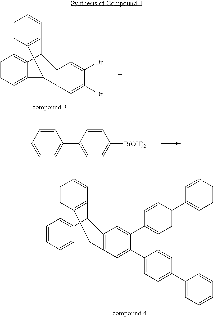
C1(Br)=CC2=C(C=C1Br)C1C3=C(C=CC=C3)C2C2=CC=CC=C12.C1=CC=CC=C1C1=CC=C([B(OH)2])C=C1.C1(C2=CC=C(C3=CC=CC=C3)C=C2)=CC2=C(C=C1C1=CC=C(C3=CC=CC=C3)C=C1)C1C3=C(C=CC=C3)C2C2=CC=CC=C12
